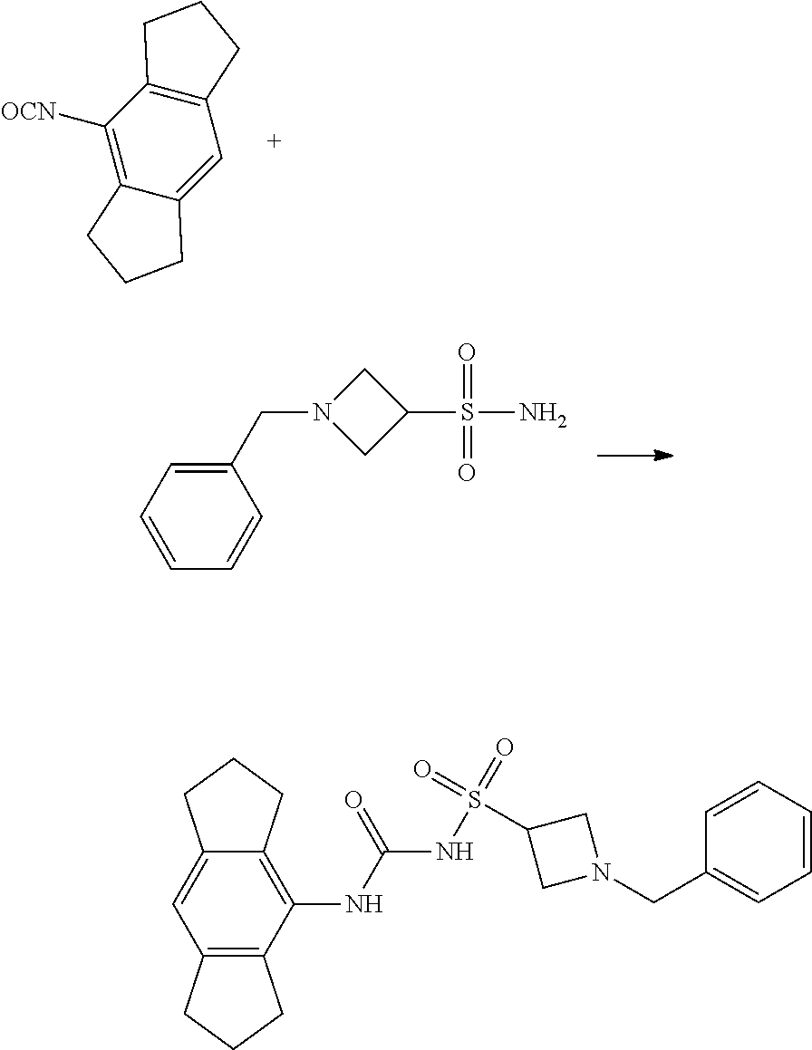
C12=C([OCN])C3=C(C=C1CCC2)CCC3.N1(CC2=CC=CC=C2)CC(S(N)(=O)=O)C1.N1(CC2=CC=CC=C2)CC(S(NC(NC2=C3C(=CC4=C2CCC4)CCC3)=O)(=O)=O)C1
